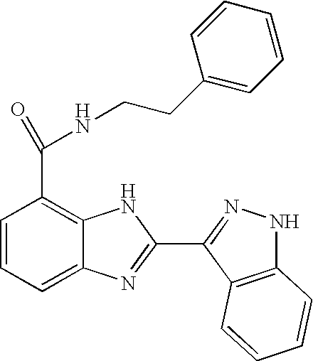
C1=CC=C2C(=C1C(=O)NCCC1=CC=CC=C1)NC(C1=NNC3=C1C=CC=C3)=N2
